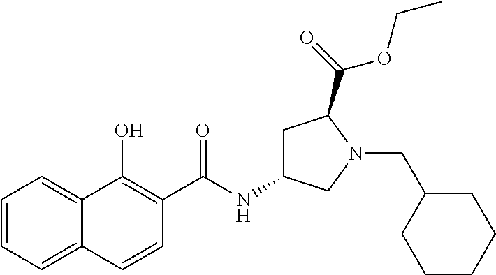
C1=CC=C2C(=C1)C(O)=C(C(NC1CC(C(=O)OCC)N(CC3CCCCC3)C1)=O)C=C2
